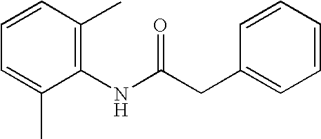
C1(NC(CC2=CC=CC=C2)=O)=C(C)C=CC=C1C
